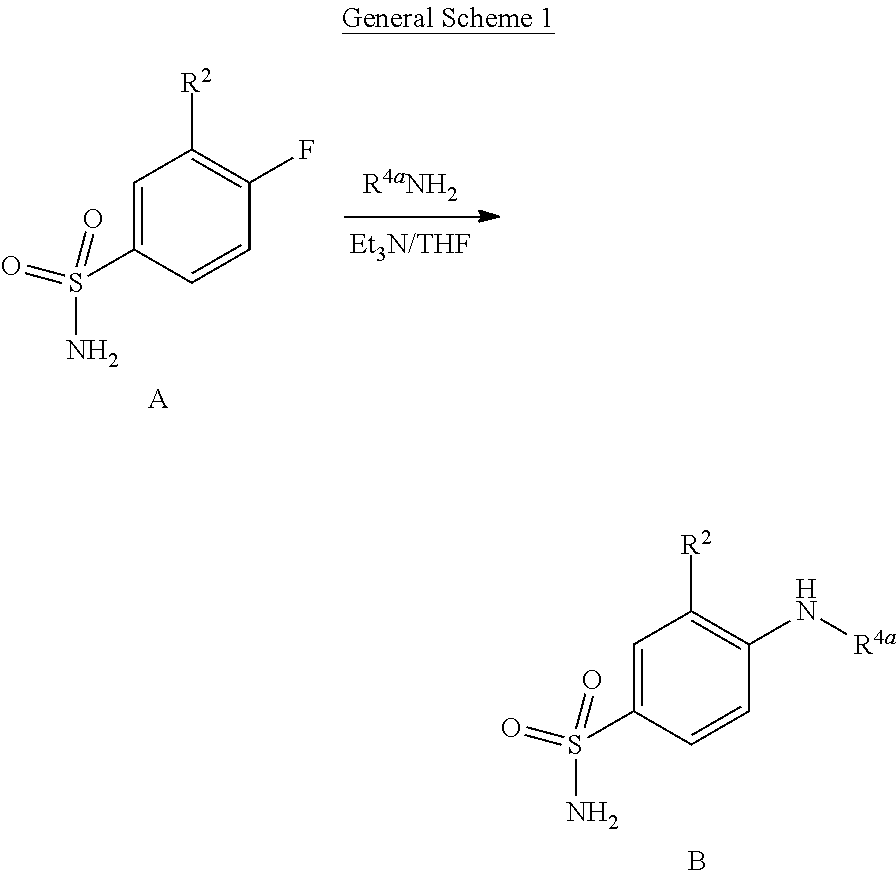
C1=C(S(=O)(=O)N)C=CC(N[R4a])=C1[R2].B.C1=C(S(=O)(=O)N)C=CC(F)=C1[R2].[A]
